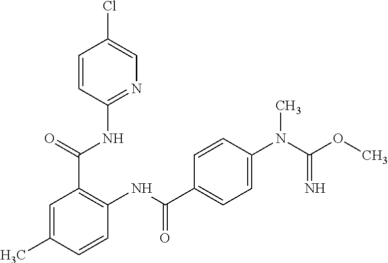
N1=C(NC(C2=C(NC(=O)C3=CC=C(N(C(OC)=N)C)C=C3)C=CC(C)=C2)=O)C=CC(Cl)=C1
